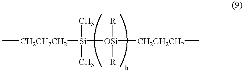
C[CH2CH2CH2][Si]([OSi]([CH2CH2CH2]C)([R])[R])(C)C
